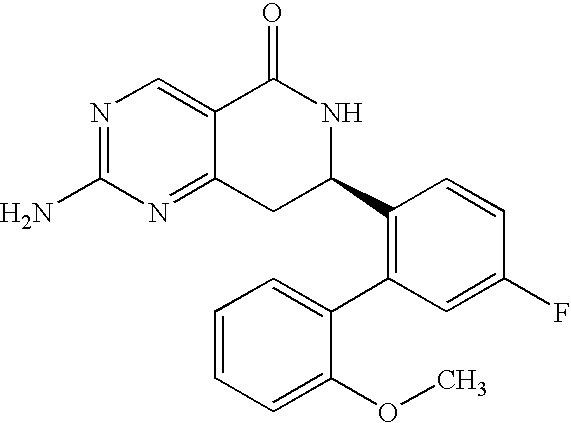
N1=C(N)N=C2C(=C1)C(=O)NC(C1=C(C3=CC=CC=C3OC)C=C(F)C=C1)C2
